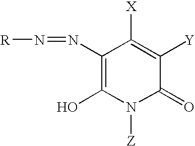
C1(N=N[R])=C(O)N([Z])C(=O)C([Y])=C1[X]
